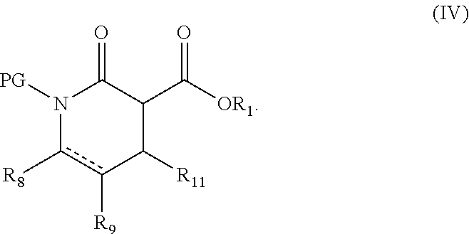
N1([PG])c([R8])c([R9])C([R11])C(C([OR1])=O)C1=O
